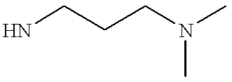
NCCCN(C)C
